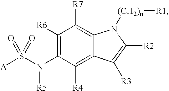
C1([R6])=C(N(S([A])(=O)=O)[R5])C([R4])=C2C(=C1[R7])N([(CH2)n][R1])C([R2])=C2[R3]
